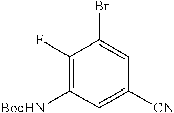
C1(F)=C([BocHN])C=C([CN])C=C1Br
